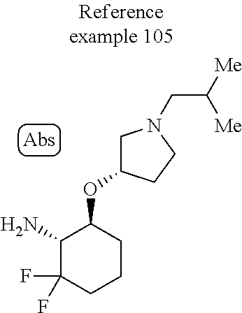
NC1C(F)(F)CCCC1OC1CN(CC([Me])[Me])CC1
